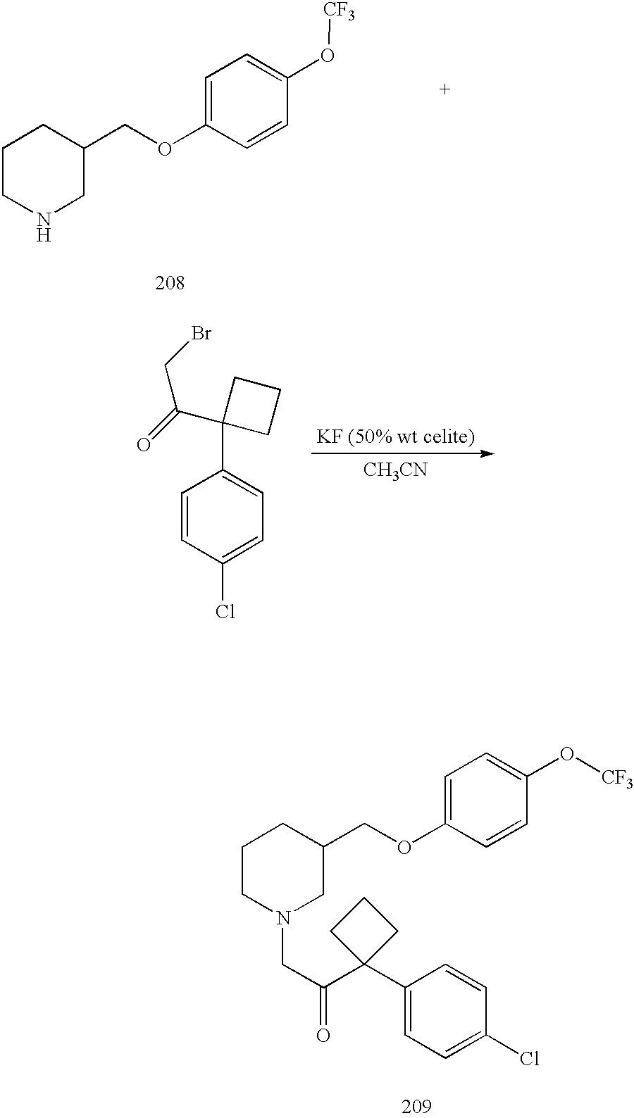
C1CNCC(COC2=CC=C(O[CF3])C=C2)C1.C1=CC(Cl)=CC=C1C1(C(=O)CBr)CCC1.[CH3CN].C1(C2(C(=O)CN3CC(COC4=CC=C(O[CF3])C=C4)CCC3)CCC2)=CC=C(Cl)C=C1
